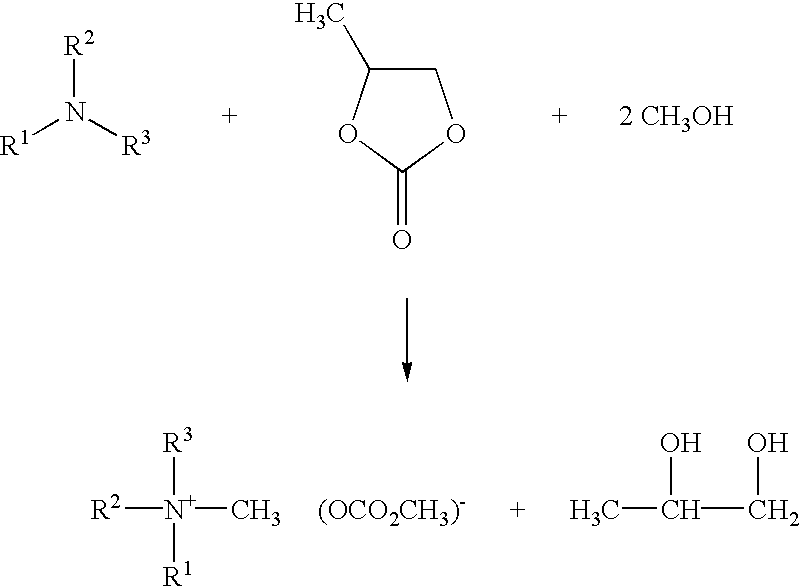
[R2]N([R3])[R1].C1C(C)OC(=O)O1.[R3][N+]([R1])([CH3     (OCO2CH3)-      +      H3C]C(CO)O)[R2]
